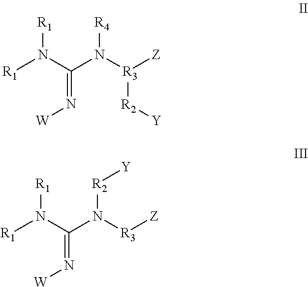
[R1]N(C(N([R3]([Z])[R2][Y])[R4])=N[W])[R1].[R1]N(C(N([R3][Z])[R2][Y])=N[W])[R1]
